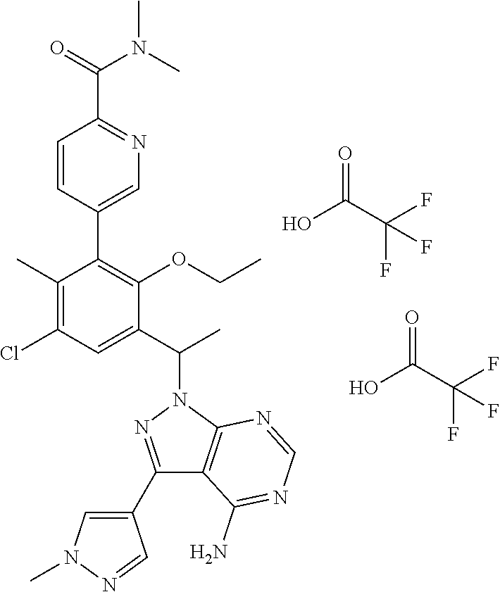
C1(C2=CN(C)N=C2)=NN(C(C)C2=CC(Cl)=C(C)C(C3=CN=C(C(=O)N(C)C)C=C3)=C2OCC)C2=C1C(N)=NC=N2.OC(C(F)(F)F)=O.OC(C(F)(F)F)=O
